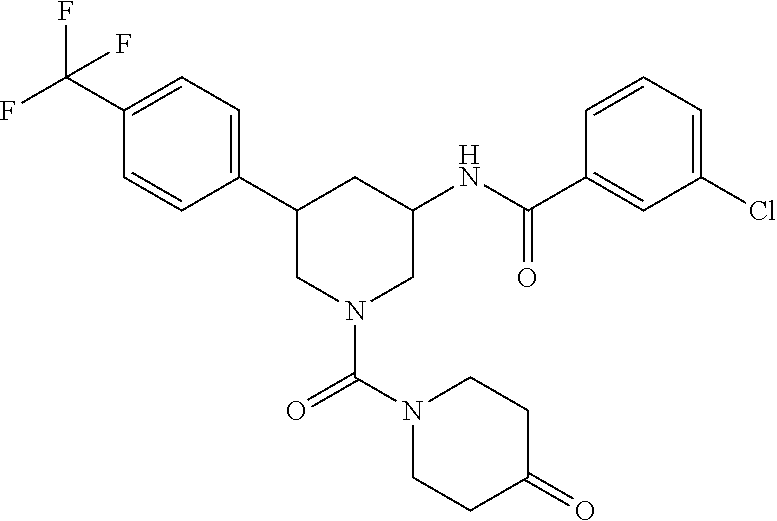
C1(C2CN(C(N3CCC(=O)CC3)=O)CC(NC(=O)C3=CC(Cl)=CC=C3)C2)=CC=C(C(F)(F)F)C=C1
